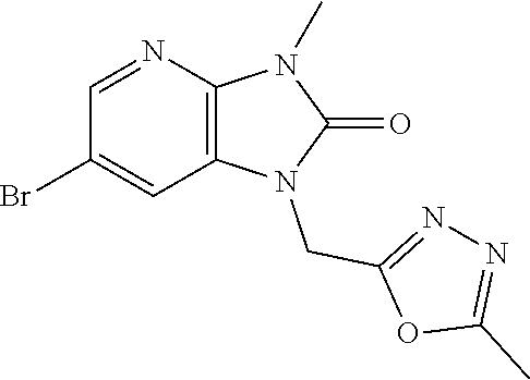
C12=C(N=CC(Br)=C1)N(C)C(=O)N2CC1=NN=C(C)O1
